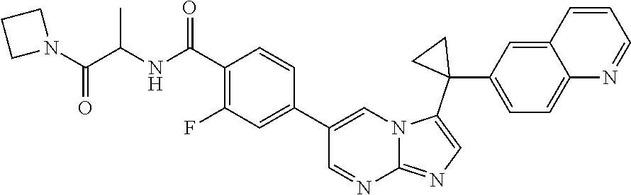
N(C(C1=C(F)C=C(C2=CN3C(=NC=C3C3(C4=CC=C5C(=C4)C=CC=N5)CC3)N=C2)C=C1)=O)C(C(N1CCC1)=O)C
